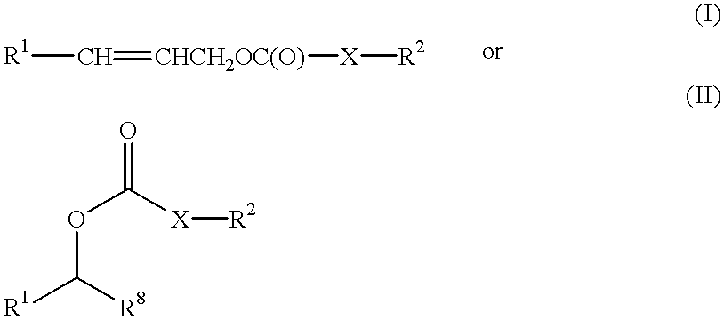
O=C(OC([R1])[R8])[X][R2].[R1]C=[CHCH2OC(O)][X][R2]
